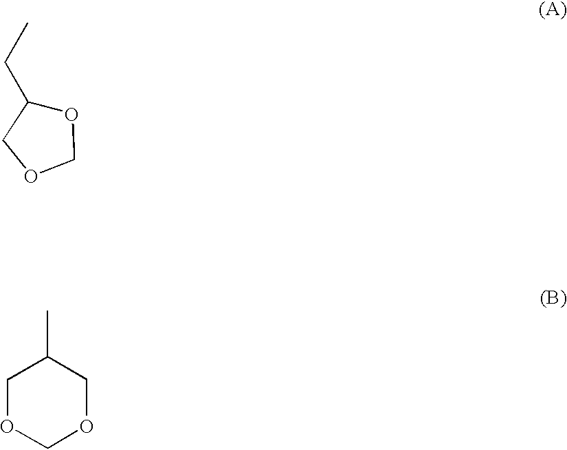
CCC1OCOC1.C1OCOCC1C
